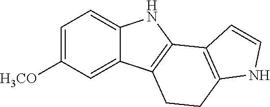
C1=C([H3CO])C=C2C(=C1)NC1=C2CCC2=C1C=CN2
